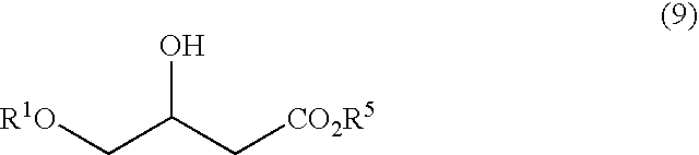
[R1O]CC(C[CO2R5])O
